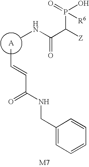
[A].CNC(C([Z])P(=O)([R6])O)=O.CC=CC(NCC1=CC=CC=C1)=O
